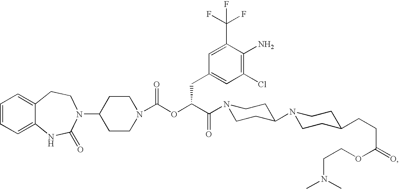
C1=CC=C2C(=C1)CCN(C1CCN(C(OC(C(=O)N3CCC(N4CCC(CCC(OCCN(C)C)=O)CC4)CC3)CC3=CC(Cl)=C(N)C(C(F)(F)F)=C3)=O)CC1)C(=O)N2
